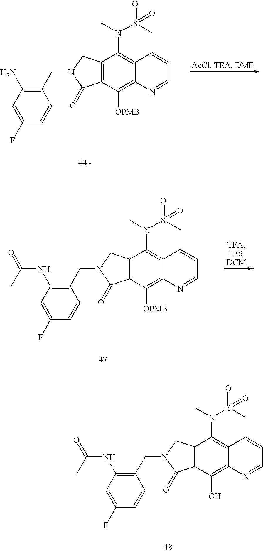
C(N1C(=O)C2=C(C1)C(N(C)S(C)(=O)=O)=C1C(=C2[OPMB])N=CC=C1)C1=C(N)C=C(F)C=C1.C(N1C(=O)C2=C(C1)C(N(C)S(C)(=O)=O)=C1C(=C2[OPMB])N=CC=C1)C1=C(NC(=O)C)C=C(F)C=C1.C(N1C(=O)C2=C(C1)C(N(C)S(C)(=O)=O)=C1C(=C2O)N=CC=C1)C1=C(NC(=O)C)C=C(F)C=C1
